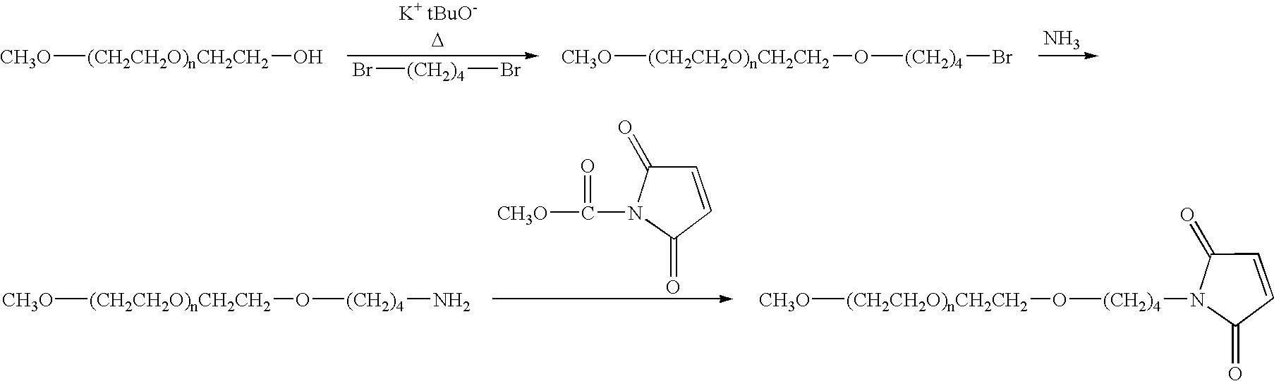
[CH3O][(CH2CH2O)nCH2CH2]O.Br[(CH2)4]Br.[CH3O][(CH2CH2O)nCH2CH2]O[(CH2)4]Br.N.[CH3O][(CH2CH2O)nCH2CH2]O[(CH2)4]N.[CH3O]C(N1C(=O)C=CC1=O)=O.[CH3O][(CH2CH2O)nCH2CH2]O[(CH2)4]N1C(=O)C=CC1=O
